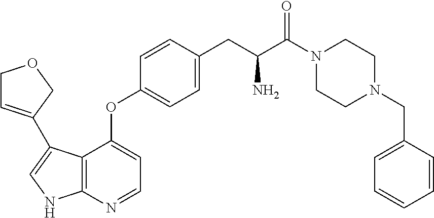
C12=C(N=CC=C1OC1=CC=C(CC(C(=O)N3CCN(CC4=CC=CC=C4)CC3)N)C=C1)NC=C2C1=CCOC1
